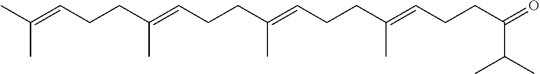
C(C=C(CCC=C(CCC=C(CCC=C(C)C)C)C)C)CC(=O)C(C)C
